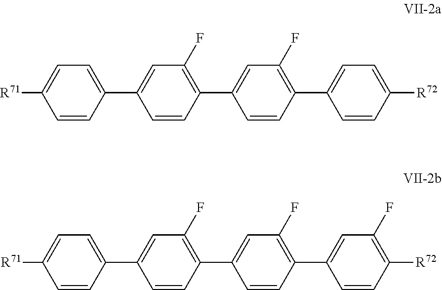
C1=CC([R72])=CC=C1C1=C(F)C=C(C2=C(F)C=C(C3=CC=C([R71])C=C3)C=C2)C=C1.C1=CC([R72])=C(F)C=C1C1=C(F)C=C(C2=C(F)C=C(C3=CC=C([R71])C=C3)C=C2)C=C1
